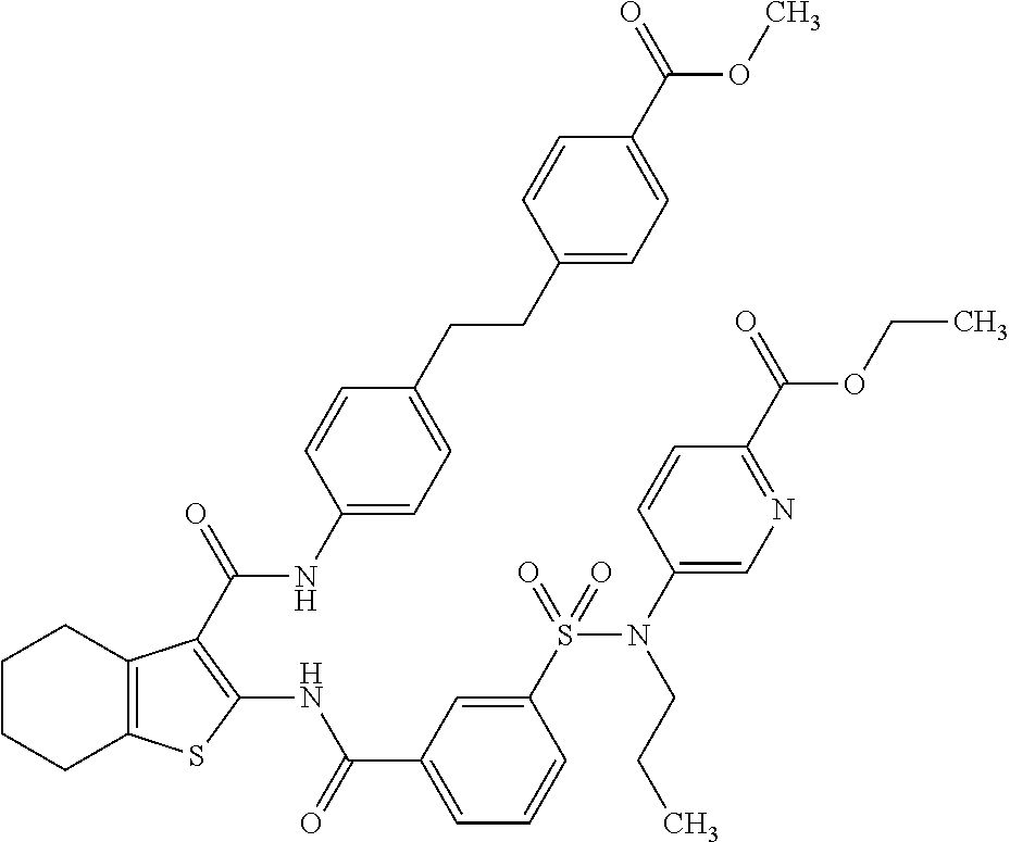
C1(CCC2=CC=C(NC(=O)C3=C(NC(C4=CC=CC(S(N(C5=CN=C(C(=O)OCC)C=C5)CCC)(=O)=O)=C4)=O)SC4=C3CCCC4)C=C2)=CC=C(C(=O)OC)C=C1
